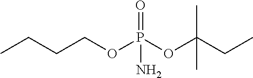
CCCCOP(OC(CC)(C)C)(=O)N
